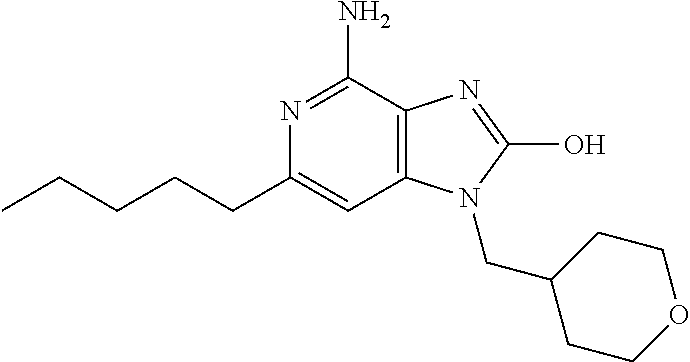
N1=C(N)C2=C(C=C1CCCCC)N(CC1CCOCC1)C(O)=N2
